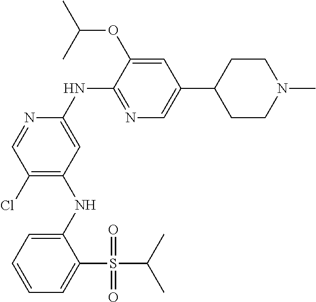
C1(NC2=C(Cl)C=NC(NC3=NC=C(C4CCN(C)CC4)C=C3OC(C)C)=C2)=CC=CC=C1S(C(C)C)(=O)=O
